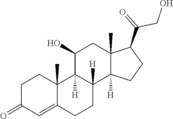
OC1C2([H])C([H])(C3([H])C(C)(C1)C(C(=O)CO)CC3)CCC1=CC(=O)CCC21C
